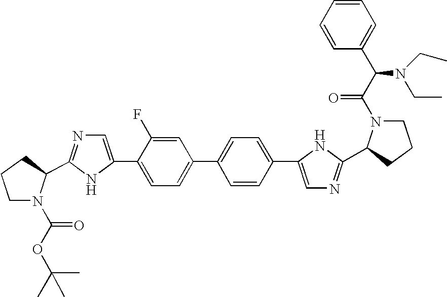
C1N(C(OC(C)(C)C)=O)C(C2=NC=C(C3=CC=C(C4=CC=C(C5=CN=C(C6N(C(C(C7=CC=CC=C7)N(CC)CC)=O)CCC6)N5)C=C4)C=C3F)N2)CC1
